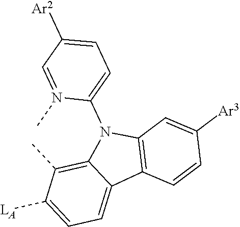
C1=C([LA])C(C)=C2C(=C1)C1=C(N2C2=CC=C([Ar2])C=N2C)C=C([Ar3])C=C1
